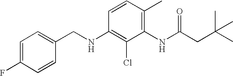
C1=C(F)C=CC(CNC2=C(Cl)C(NC(CC(C)(C)C)=O)=C(C)C=C2)=C1
